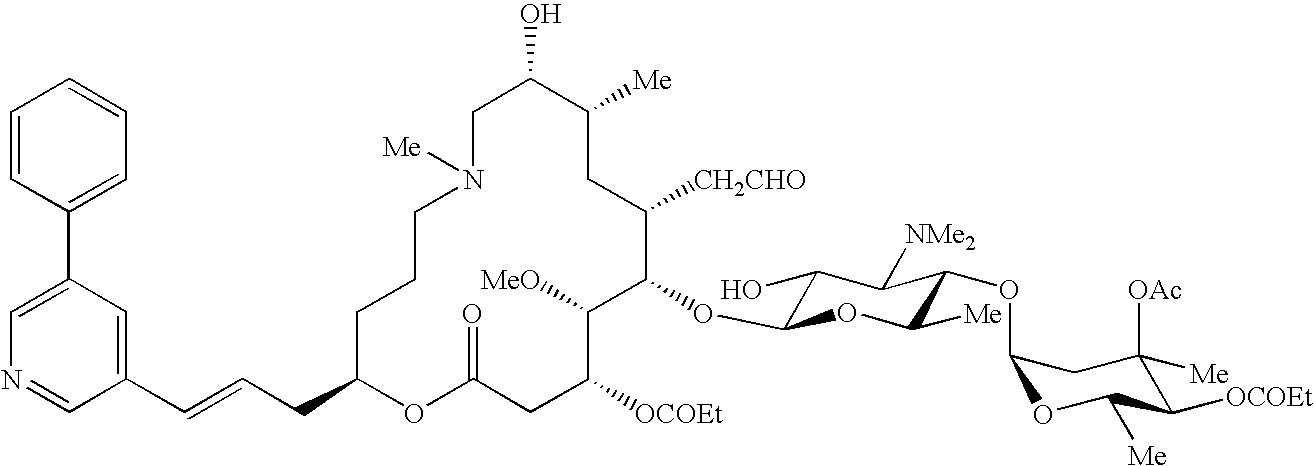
C1C(O)C([Me])CC([CH2CHO])C(OC2C(O)C([NMe2])C(OC3OC([Me])C([OCOEt])C([OAc])([Me])C3)C([Me])O2)C([MeO])C([OCOEt])CC(=O)OC(CC=CC2=CC(C3=CC=CC=C3)=CN=C2)CCCN1[Me]
